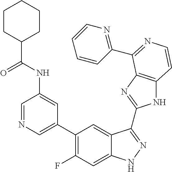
C1=C(C2=C(F)C=C3C(=C2)C(C2=NC4=C(N2)C=CN=C4C2=NC=CC=C2)=NN3)C=C(NC(C2CCCCC2)=O)C=N1
